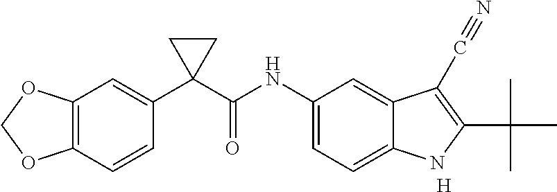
C1(C2(C(NC3=CC=C4C(=C3)C(C#N)=C(C(C)(C)C)N4)=O)CC2)=CC2=C(C=C1)OCO2.[H]
